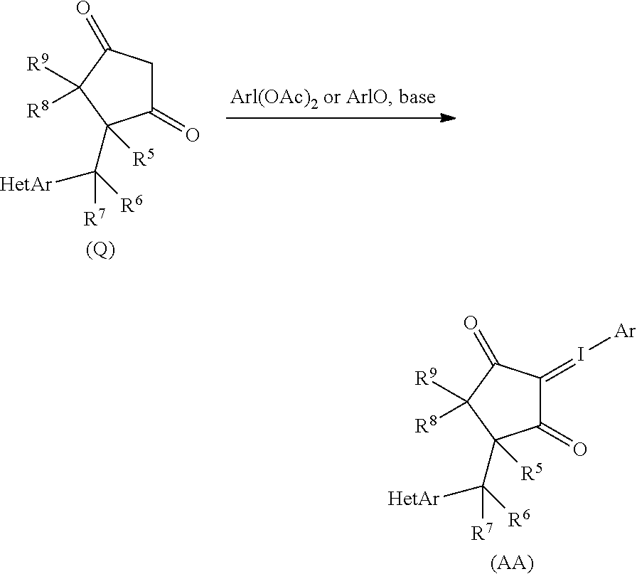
C1(=O)CC(=O)C([R9])([R8])C1(C([HetAr])([R6])[R7])[R5].[(Q)].C1(=O)C(=I[Ar])C(=O)C([R9])([R8])C1(C([HetAr])([R6])[R7])[R5].[(AA)]
